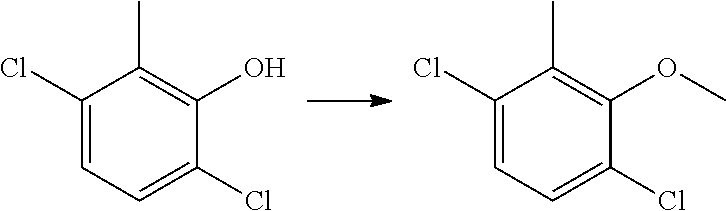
C1(Cl)=CC=C(Cl)C(O)=C1C.C1(Cl)=CC=C(Cl)C(OC)=C1C
